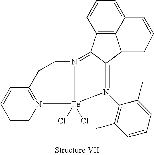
C12=C3C=CC=C1C=CC=C2C1=N(C2=C(C)C=CC=C2C)[Fe]2(Cl)(Cl)N(=C31)CCC1=N2C=CC=C1
